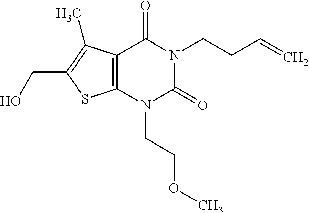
C12=C(N(CCOC)C(=O)N(CCC=C)C1=O)SC(CO)=C2C
